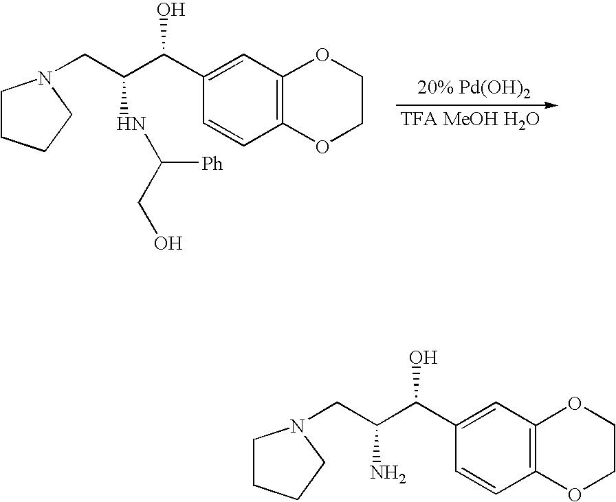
C12=C(C=C(C(C(CN3CCCC3)NC(CO)[Ph])O)C=C1)OCCO2.C12=C(C=C(C(C(CN3CCCC3)N)O)C=C1)OCCO2
